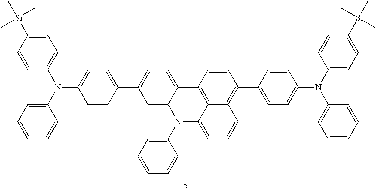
C1=C([Si](C)(C)C)C=CC(N(C2=CC=C(C3=CC=C4C(=C3)N(C3=CC=CC=C3)C3=CC=CC5=C(C6=CC=C(N(C7=CC=CC=C7)C7=CC=C([Si](C)(C)C)C=C7)C=C6)C=CC4=C35)C=C2)C2=CC=CC=C2)=C1
